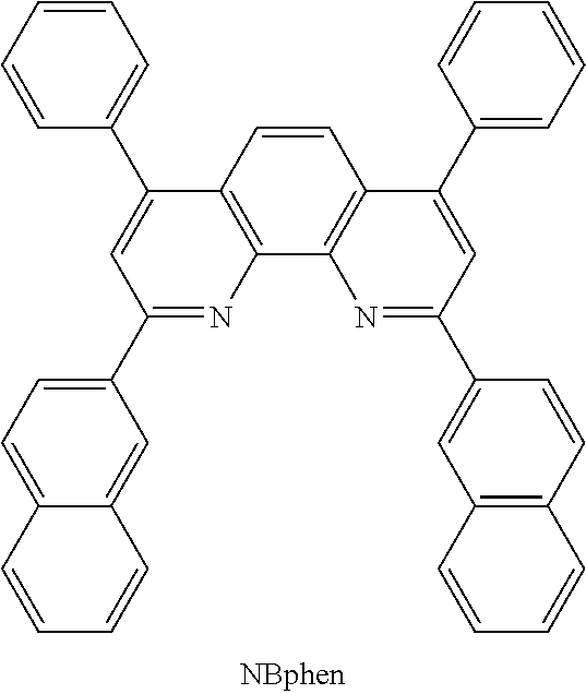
C1=CC2=C(C3=C1C(C1=CC=CC=C1)=CC(C1=CC4=C(C=C1)C=CC=C4)=N3)N=C(C1=CC=C3C(=C1)C=CC=C3)C=C2C1=CC=CC=C1
